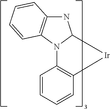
C1=CC=CC2=C1[Ir]C1NC3=C(N21)C=CC=C3
